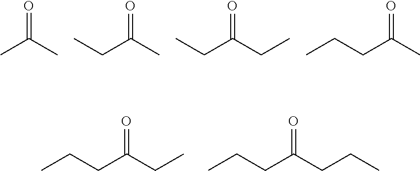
O=C(C)C.O=C(C)CC.O=C(CC)CC.O=C(C)CCC.O=C(CC)CCC.O=C(CCC)CCC
